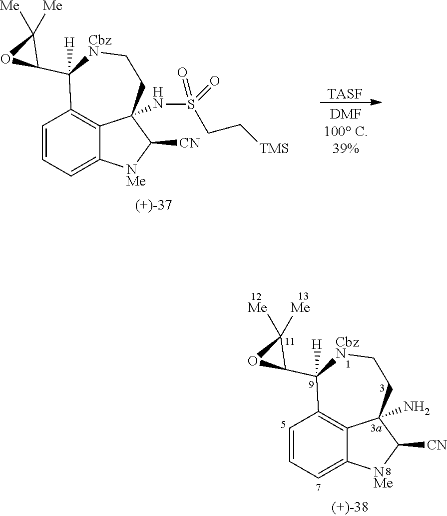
C1=CC=C2C3=C1C(C1C([Me])([Me])O1)([H])[CbzN]CCC3(NS(CC[TMS])(=O)=O)C([CN])[NMe]2.[TASF].C1=CC=C2C3=C1C(C1C([Me])([Me])O1)([H])[CbzN]CCC3(N)C([CN])[NMe]2
